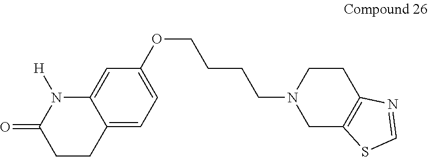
C12=CC=C(OCCCCN3CC4=C(CC3)N=CS4)C=C1N([H])C(=O)CC2
